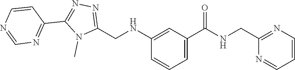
N1=C(CNC2=CC(C(=O)NCC3=NC=CC=N3)=CC=C2)N(C)C(C2=NC=NC=C2)=N1
